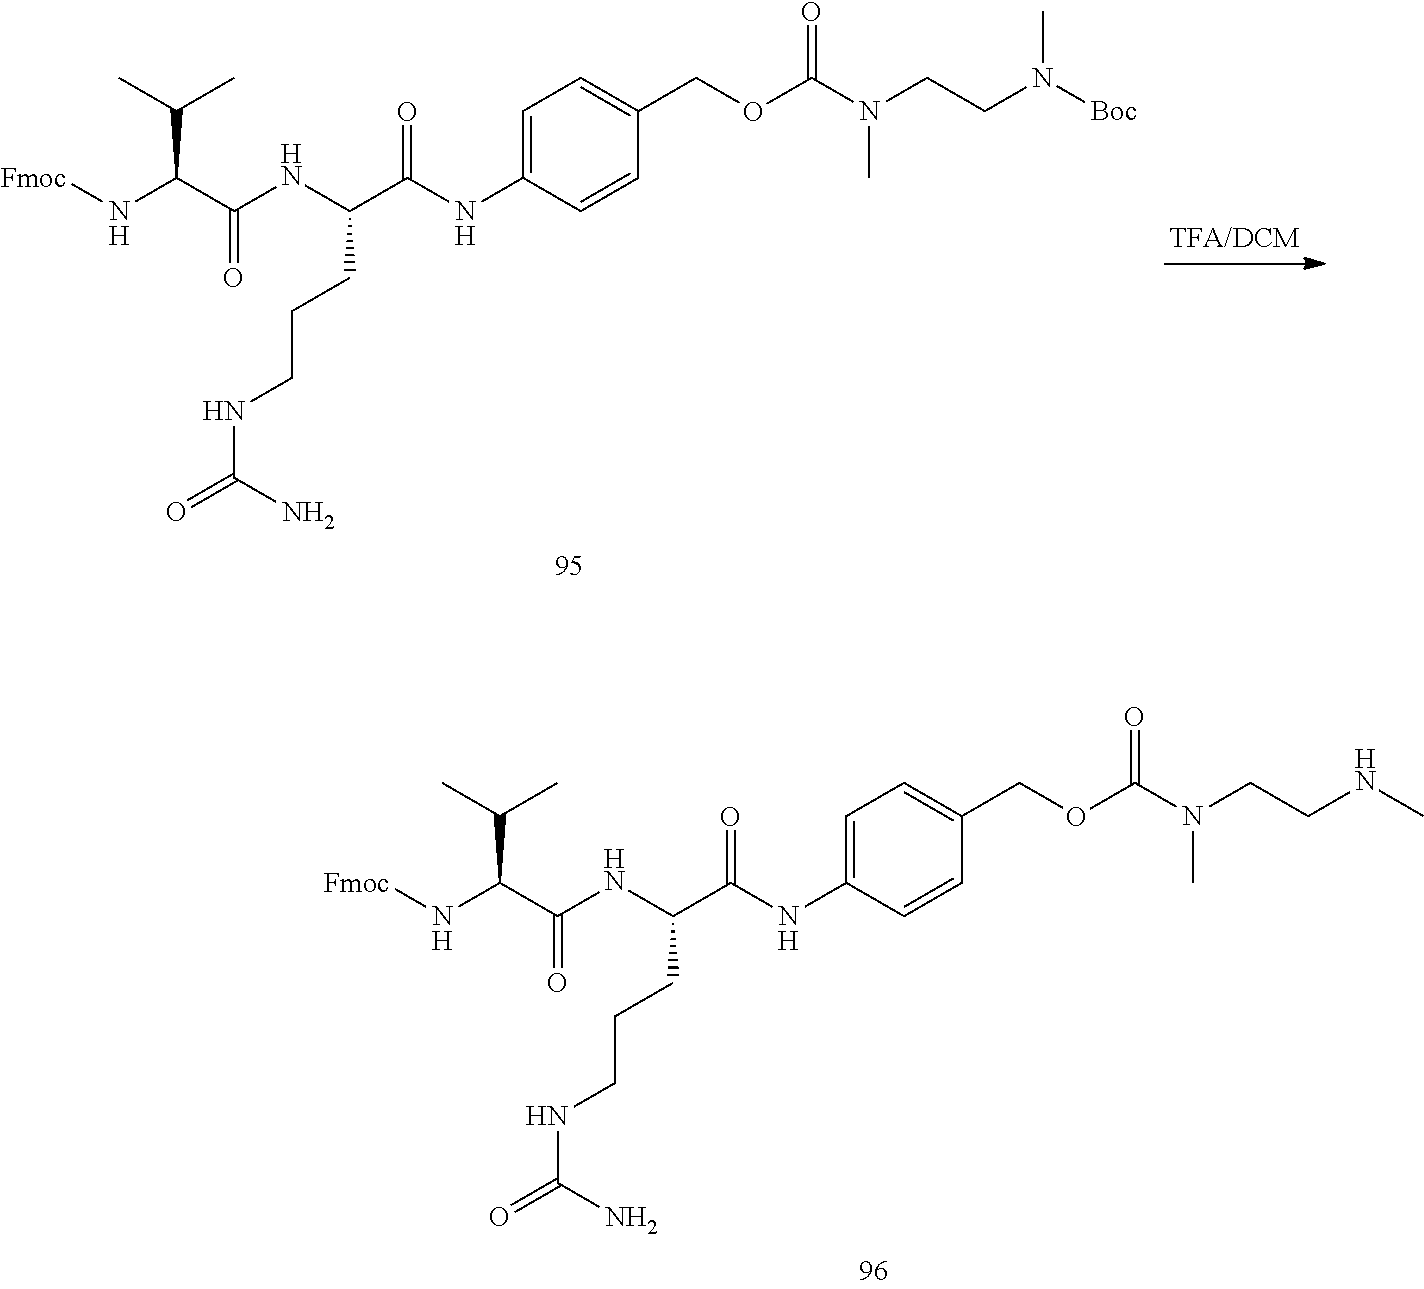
C(OC(N(CCN([Boc])C)C)=O)C1=CC=C(NC(C(NC(C(N[Fmoc])C(C)C)=O)CCCNC(N)=O)=O)C=C1.C(OC(N(CCNC)C)=O)C1=CC=C(NC(C(NC(C(N[Fmoc])C(C)C)=O)CCCNC(N)=O)=O)C=C1
